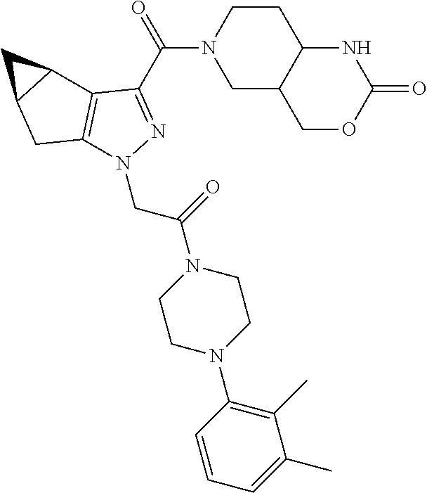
C1(C(=O)N2CC3C(CC2)NC(=O)OC3)=NN(CC(=O)N2CCN(C3=C(C)C(C)=CC=C3)CC2)C2=C1C1C(C2)C1
